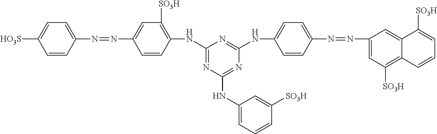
C1=CC(N=NC2=CC([SO3H])=C(NC3=NC(NC4=CC=CC([SO3H])=C4)=NC(NC4=CC=C(N=NC5=CC([SO3H])=C6C(=C5)C([SO3H])=CC=C6)C=C4)=N3)C=C2)=CC=C1[HO3S]
